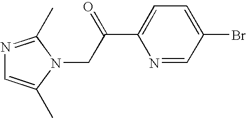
N1=C(C)N(CC(C2=CC=C(Br)C=N2)=O)C(C)=C1
